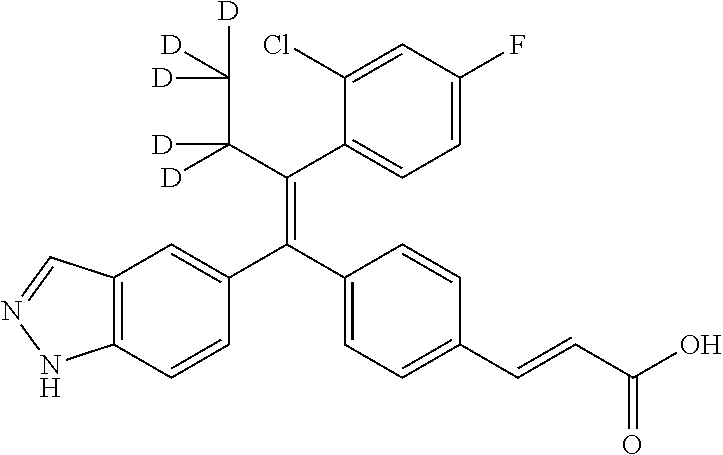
C12=C(C=CC(C(C3=CC=C(C=CC(O)=O)C=C3)=C(C(C([D])([D])[D])([D])[D])C3=CC=C(F)C=C3Cl)=C1)NN=C2
